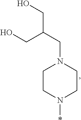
C(N1CCN(*)CC1)C(CO)CO
